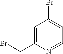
C1=C(CBr)N=CC=C1Br
